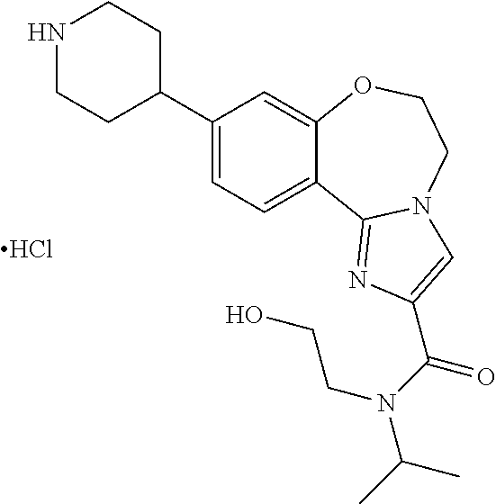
C1(C2CCNCC2)=CC=C2C(=C1)OCCN1C2=NC(C(N(CCO)C(C)C)=O)=C1.Cl
